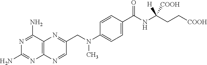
C1(N)=NC2=C(C(N)=N1)N=C(CN(C1=CC=C(C(NC(CC[COOH])([COOH])[H])=O)C=C1)C)C=N2
